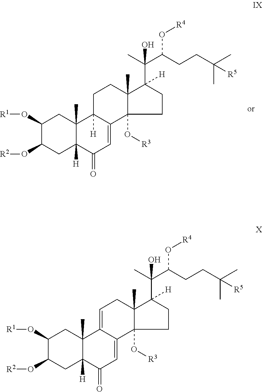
C1(O[R1])C(O[R2])CC2([H])C(C)(C1)C1([H])C(=CC2=O)C2(O[R3])CCC(C(C)(C(CCC(C)(C)[R5])O[R4])O)([H])C2(C)CC1.C1(O[R1])C(O[R2])CC2([H])C(C)(C1)C1=CCC3(C)C(C(C)(C(CCC(C)(C)[R5])O[R4])O)([H])CCC3(O[R3])C1=CC2=O
